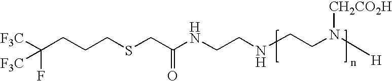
[F3C]C(CCCSCC(NCCNCCN([H])[CH2CO2H])=O)([F3C])F
